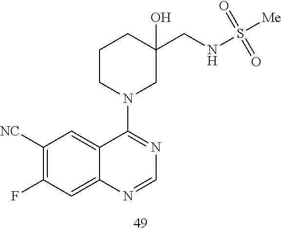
C12=CC([NC])=C(F)C=C1N=CN=C2N1CCCC(O)(CNS([Me])(=O)=O)C1
